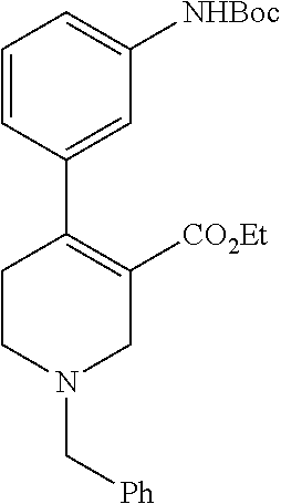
C1=CC(C2=C([CO2Et])CN(C[Ph])CC2)=CC([NHBoc])=C1
